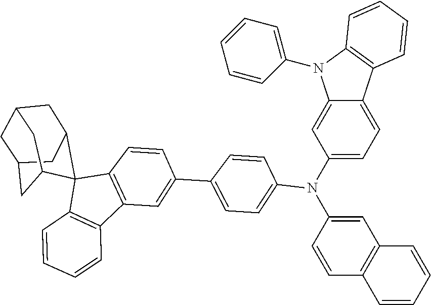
C1(N(C2=CC=C(C3=CC4=C(C=C3)C3(C5=C4C=CC=C5)C4CC5CC(CC3C5)C4)C=C2)C2=CC=C3C(=C2)N(C2=CC=CC=C2)C2=C3C=CC=C2)=CC2=C(C=C1)C=CC=C2
